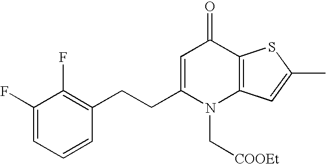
C1(F)=CC=CC(CCC2=CC(=O)C3=C(N2C[COOEt])C=C(C)S3)=C1F
